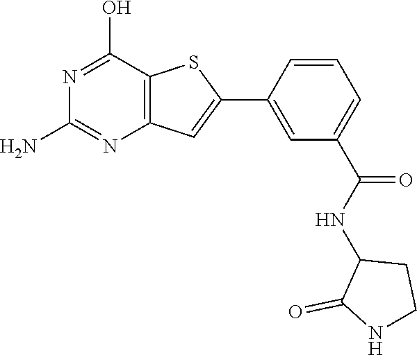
NC1=NC2=C(C(O)=N1)SC(C1=CC(C(NC3C(=O)NCC3)=O)=CC=C1)=C2
